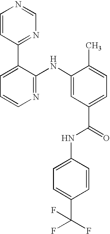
C1=CC(C2=CC=CN=C2NC2=CC(C(NC3=CC=C(C(F)(F)F)C=C3)=O)=CC=C2C)=NC=N1
